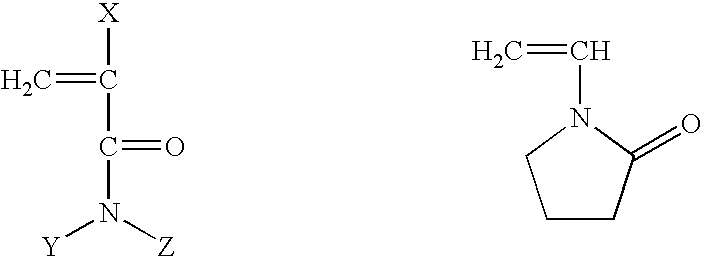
[X]C(C(N([Y])[Z])=O)=C.C1CC(=O)N(C=C)C1
